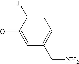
C1=C(O)C(F)=CC=C1CN
